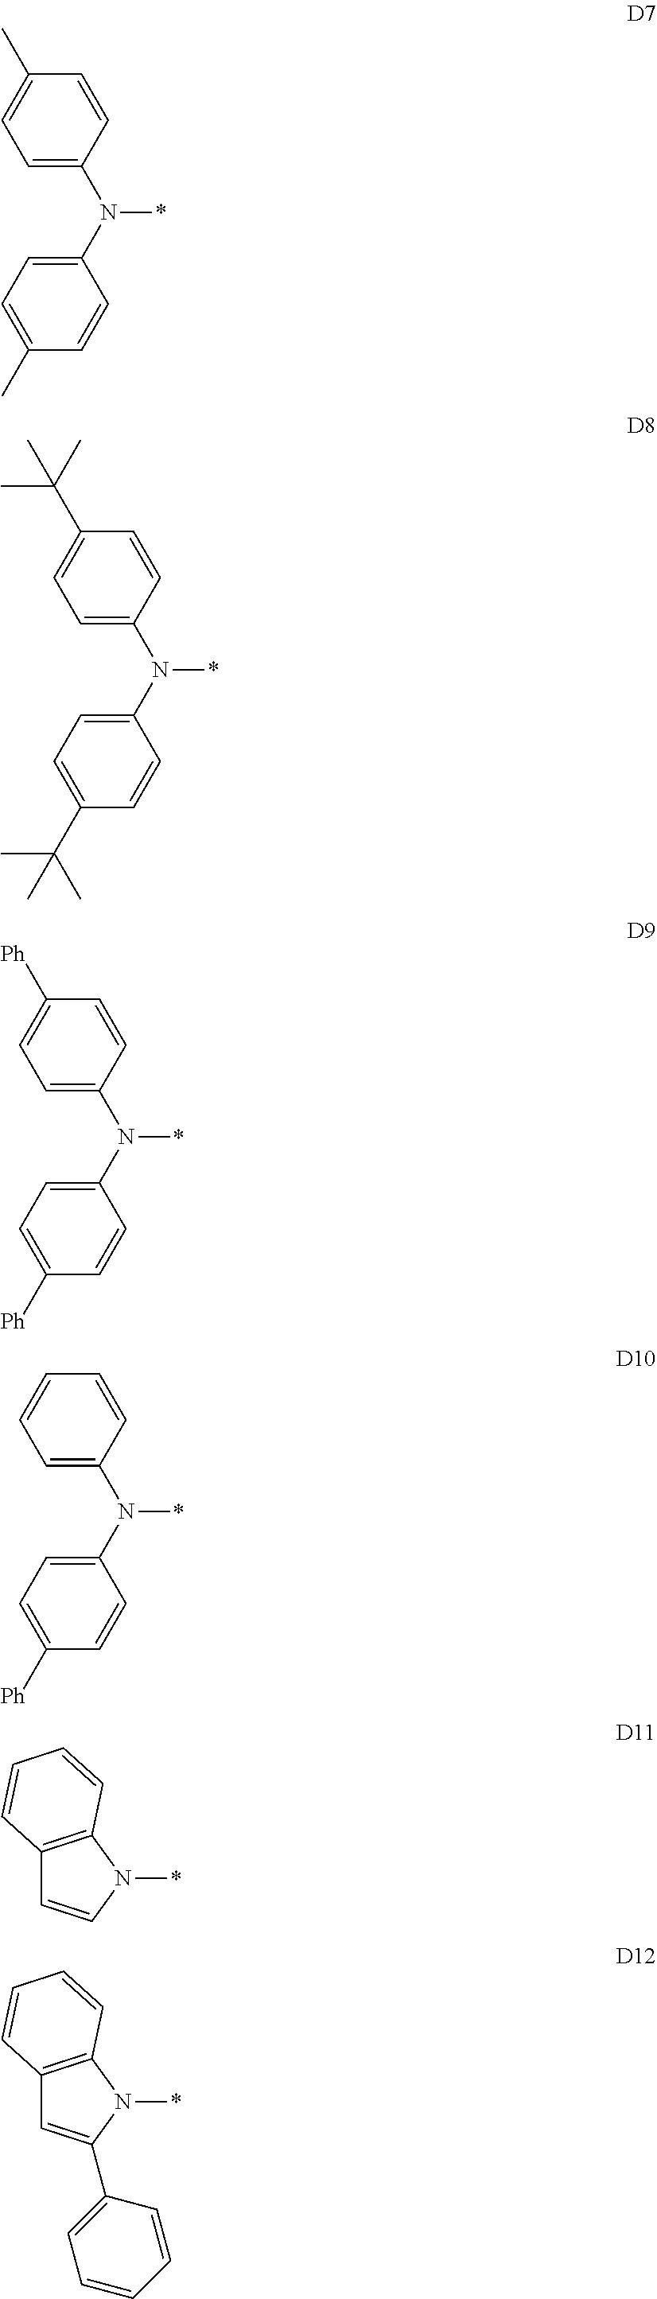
C1=C(N(C2=CC=C(C)C=C2)*)C=CC(C)=C1.C1=C(N(C2=CC=C(C(C)(C)C)C=C2)*)C=CC(C(C)(C)C)=C1.C1=C(N(C2=CC=C([Ph])C=C2)*)C=CC([Ph])=C1.C1=C(N(C2=CC=C([Ph])C=C2)*)C=CC=C1.C12=C(N(*)C=C1)C=CC=C2.C12=C(N(*)C(C3=CC=CC=C3)=C1)C=CC=C2
